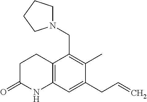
C12=C(C=C(CC=C)C(C)=C1CN1CCCC1)NC(=O)CC2
